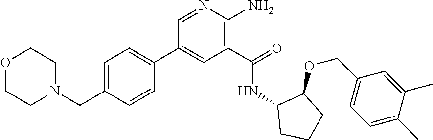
N1=CC(C2=CC=C(CN3CCOCC3)C=C2)=CC(C(=O)NC2CCCC2OCC2=CC=C(C)C(C)=C2)=C1N
